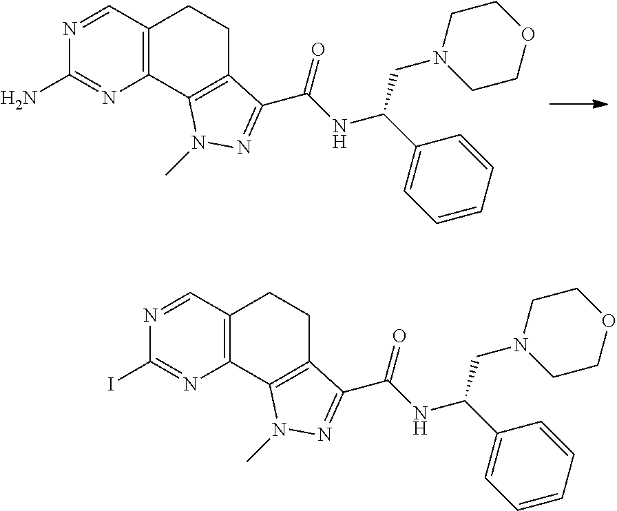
C12=C(C3=C(CC1)C(C(NC(C1=CC=CC=C1)CN1CCOCC1)=O)=NN3C)N=C(N)N=C2.C12=C(C3=C(CC1)C(C(NC(C1=CC=CC=C1)CN1CCOCC1)=O)=NN3C)N=C(I)N=C2
